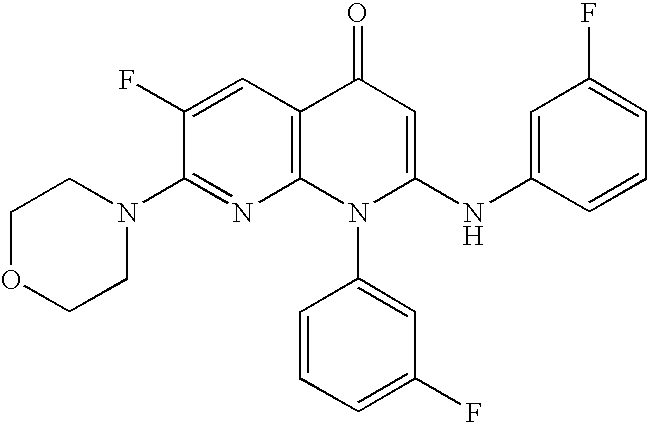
C1(N2CCOCC2)=NC2=C(C=C1F)C(=O)C=C(NC1=CC(F)=CC=C1)N2C1=CC(F)=CC=C1
